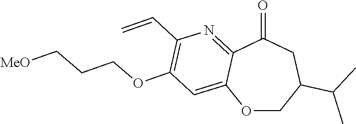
O=C1CC(C(C)C)COC2=CC(OCCC[MeO])=C(C=C)N=C12
